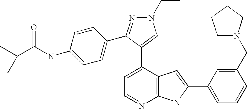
C1=C(C2=CN(CC)N=C2C2=CC=C(NC(C(C)C)=O)C=C2)C2=C(N=C1)NC(C1=CC=CC(CN3CCCC3)=C1)=C2
